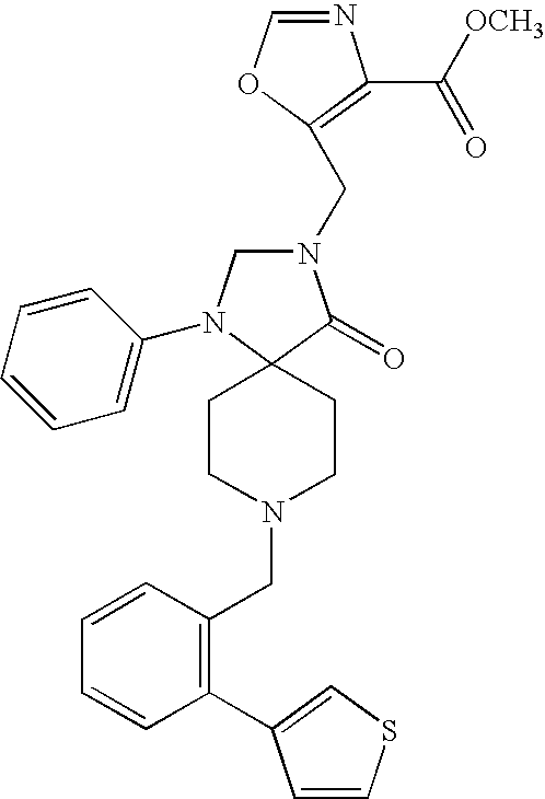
N1(CC2=C(C([OCH3])=O)N=CO2)CN(C2=CC=CC=C2)C2(C1=O)CCN(CC1=C(C3=CSC=C3)C=CC=C1)CC2
